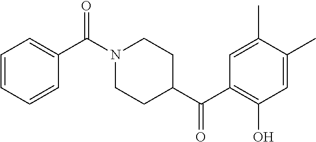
C1=C(C)C(C)=CC(O)=C1C(C1CCN(C(C2=CC=CC=C2)=O)CC1)=O
